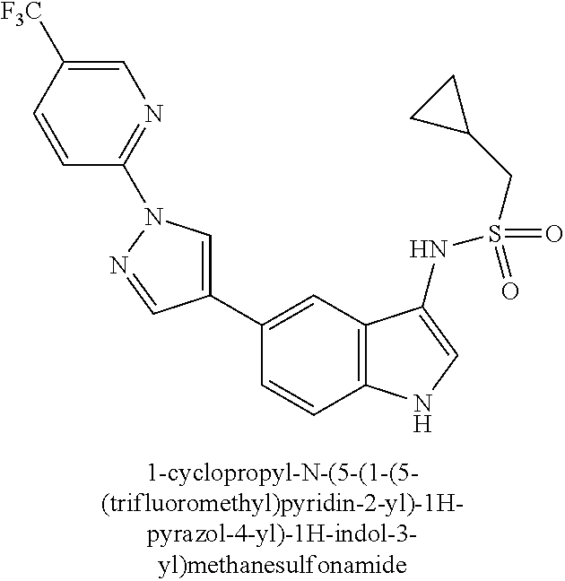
C1(C2=CN(C3=NC=C([F3C])C=C3)N=C2)=CC2=C(C=C1)NC=C2NS(=O)(=O)CC1CC1
